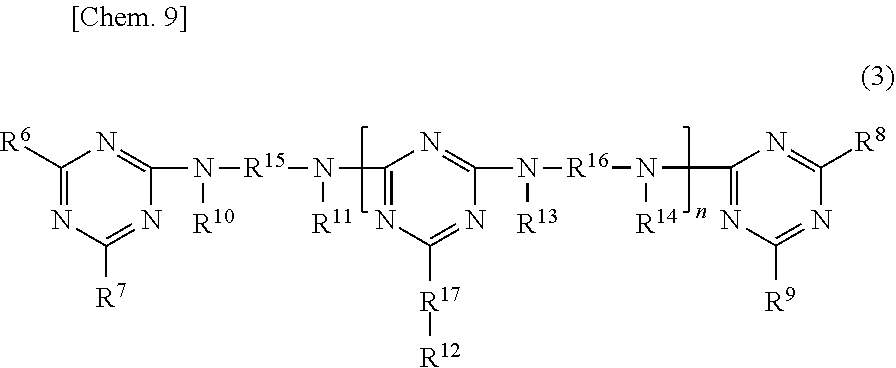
C1([R6])=NC([R7])=NC(N([R10])[R15]N([R11])C2=NC([R17][R12])=NC(N([R13])[R16]N([R14])C3=NC([R9])=NC([R8])=N3)=N2)=N1
